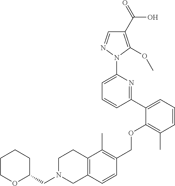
C1(C2=CC=CC(C)=C2OCC2=C(C)C3=C(C=C2)CN(CC2CCCCO2)CC3)=NC(N2N=CC(C(=O)O)=C2OC)=CC=C1
